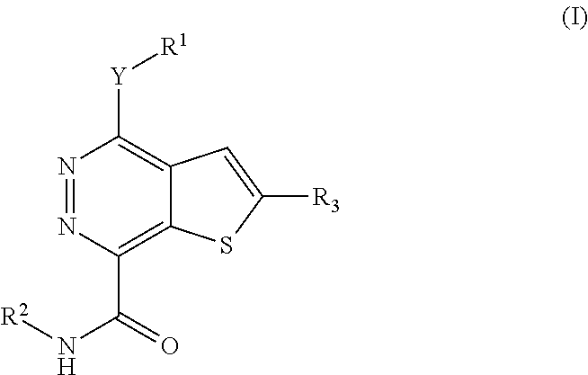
N1=NC(C(=O)N[R2])=C2C(=C1[Y][R1])C=C([R3])S2
